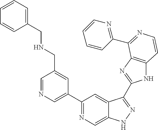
C1=NC=C(C2=NC=C3C(=C2)C(C2=NC4=C(N2)C=CN=C4C2=NC=CC=C2)=NN3)C=C1CNCC1=CC=CC=C1
